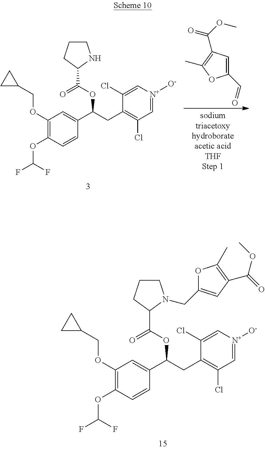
C1(OCC2CC2)=C(OC(F)F)C=CC(C(CC2=C(Cl)C=[N+]([O-])C=C2Cl)OC(C2CCCN2)=O)=C1.C1(C=O)=CC(C(OC)=O)=C(C)O1.C1(OCC2CC2)=C(OC(F)F)C=CC(C(CC2=C(Cl)C=[N+]([O-])C=C2Cl)OC(C2CCCN2CC2=CC(C(=O)OC)=C(C)O2)=O)=C1
